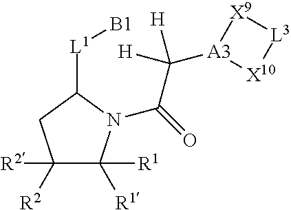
[L3]1[X9][A3](C([H])(C(=O)N2C([R1])([R1])C([R2])([R2])CC2[L1][B1])[H])[X10]1
